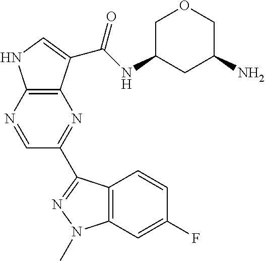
C12=C(N=CC(C3=NN(C)C4=C3C=CC(F)=C4)=N1)NC=C2C(NC1CC(N)COC1)=O
